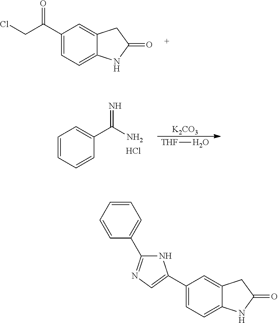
C1(C(CCl)=O)=CC=C2C(=C1)CC(=O)N2.C1=CC=CC(C(N)=N)=C1.Cl.[K2CO3].[THF]O.C1(C2=CN=C(C3=CC=CC=C3)N2)=CC=C2C(=C1)CC(=O)N2
